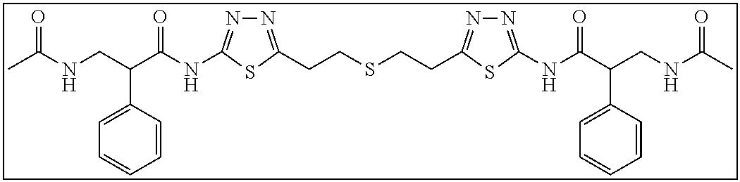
N1=C(CCSCCC2=NN=C(NC(C(CNC(C)=O)C3=CC=CC=C3)=O)S2)SC(NC(C(CNC(C)=O)C2=CC=CC=C2)=O)=N1
